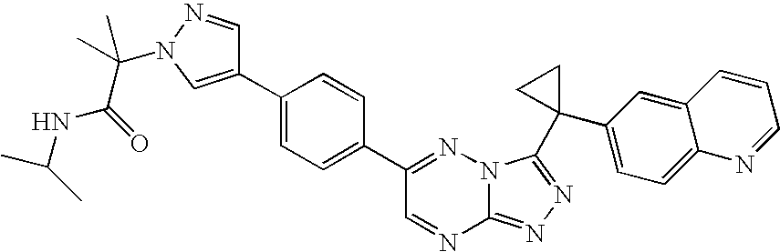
C12=NN=C(C3(C4=CC=C5C(=C4)C=CC=N5)CC3)N1N=C(C1=CC=C(C3=CN(C(C(NC(C)C)=O)(C)C)N=C3)C=C1)C=N2
